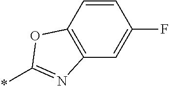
C12=C(C=CC(F)=C1)OC(*)=N2
